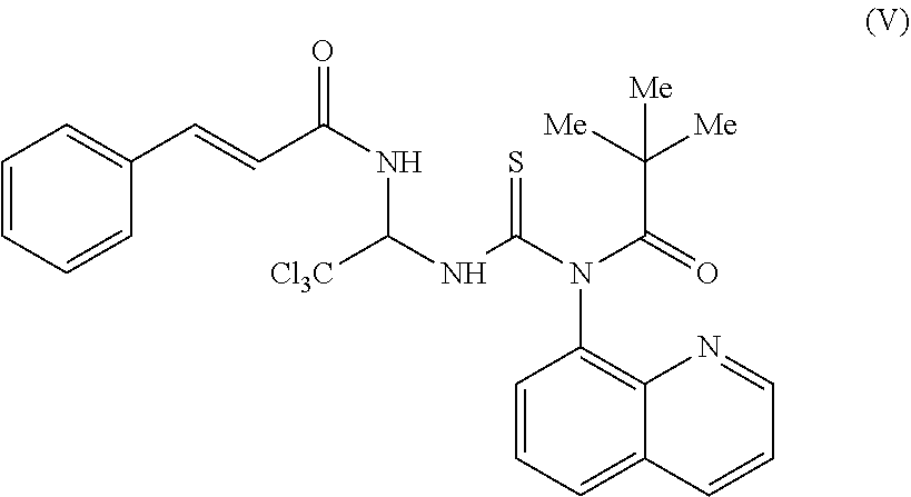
C1=CC=CC(C=CC(NC([Cl3C])NC(N(C2=C3C(=CC=C2)C=CC=N3)C(C([Me])([Me])[Me])=O)=S)=O)=C1
